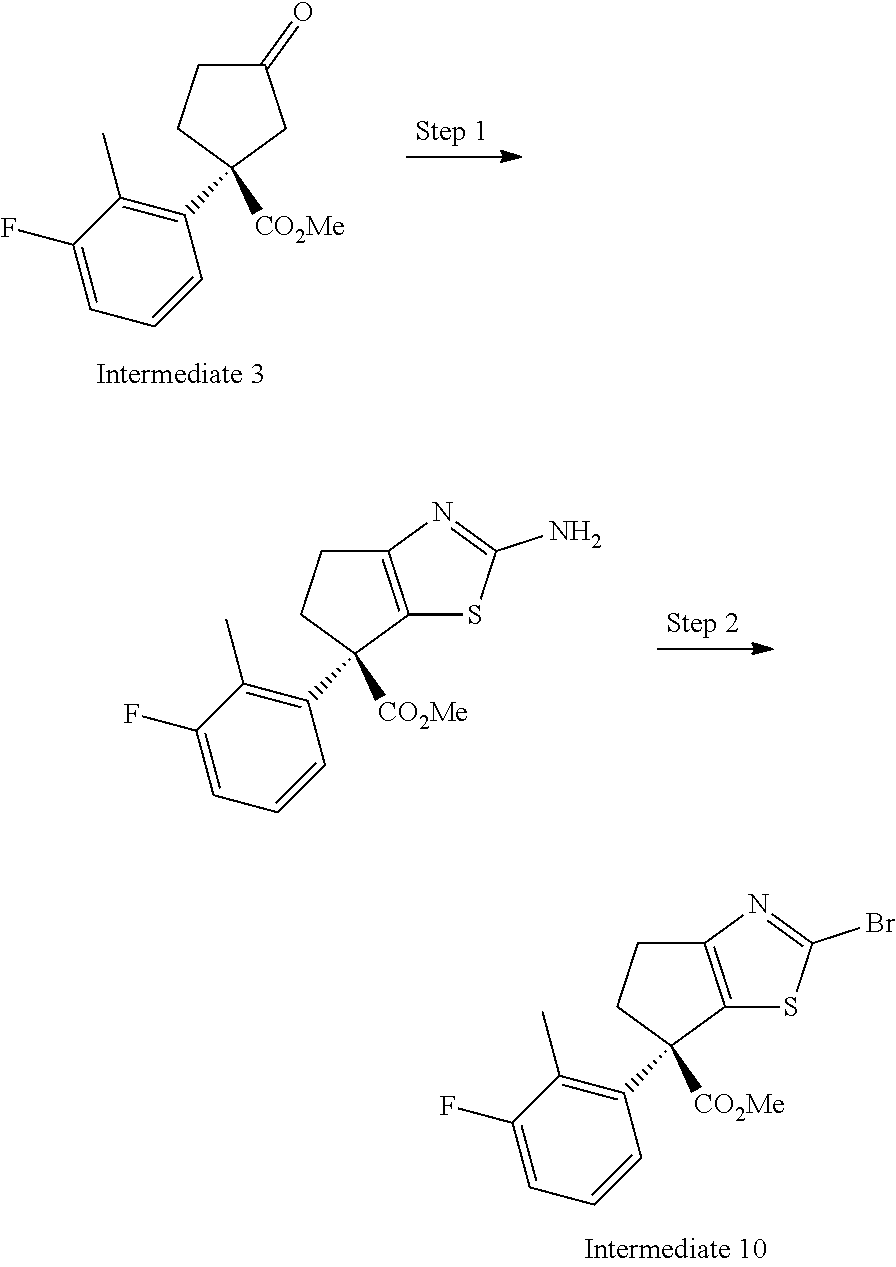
C1(=O)CCC([CO2Me])(C2=C(C)C(F)=CC=C2)C1.C12=C(C([CO2Me])(C3=C(C)C(F)=CC=C3)CC1)SC(N)=N2.C12=C(C([CO2Me])(C3=C(C)C(F)=CC=C3)CC1)SC(Br)=N2
